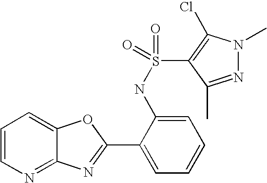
C1=CN=C2C(=C1)OC(C1=CC=CC=C1NS(=O)(=O)C1=C(Cl)N(C)N=C1C)=N2
